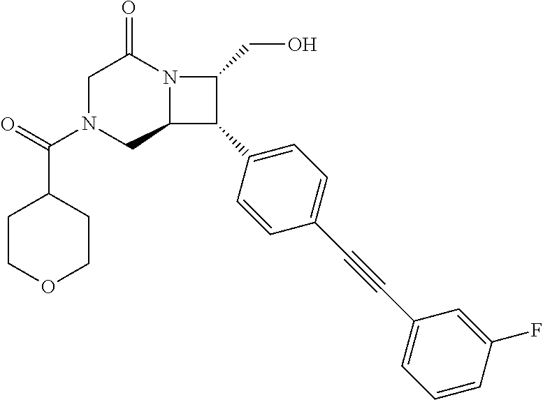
C1N(C(=O)C2CCOCC2)CC2N(C1=O)C(CO)C2C1=CC=C(C#CC2=CC=CC(F)=C2)C=C1
